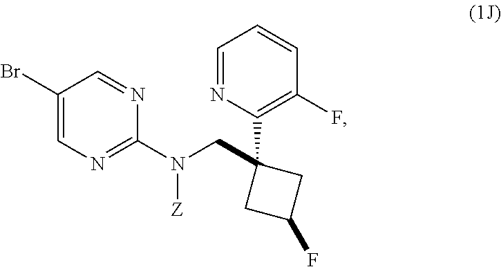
C1(Br)=CN=C(N(CC2(C3=C(F)C=CC=N3)CC(F)C2)[Z])N=C1
